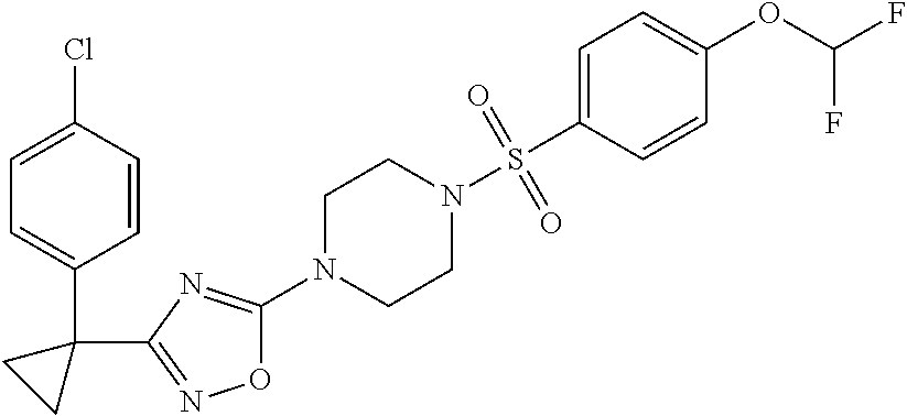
O1C(N2CCN(S(C3=CC=C(OC(F)F)C=C3)(=O)=O)CC2)=NC(C2(C3=CC=C(Cl)C=C3)CC2)=N1
